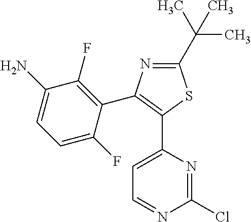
C1=C(C2=C(C3=C(F)C(N)=CC=C3F)N=C(C(C)(C)C)S2)N=C(Cl)N=C1
